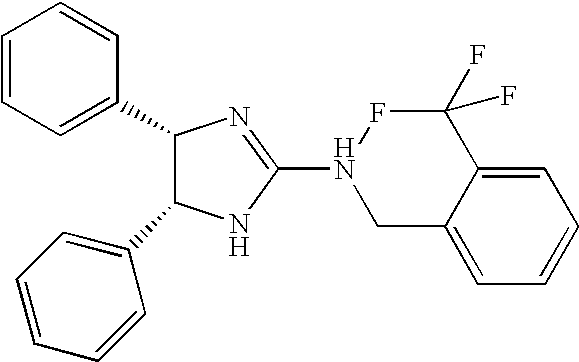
C1(C2=CC=CC=C2)C(C2=CC=CC=C2)NC(N2CC3=CC=CC=C3C(F)(F)F2)=N1
